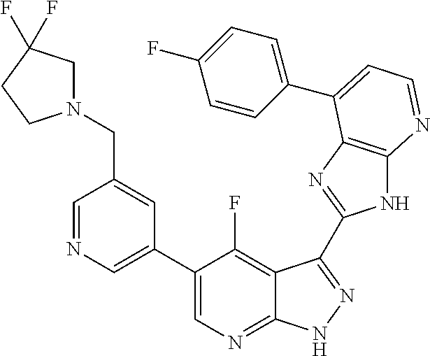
C1=NC=C(C2=CN=C3C(=C2F)C(C2=NC4=C(N2)N=CC=C4C2=CC=C(F)C=C2)=NN3)C=C1CN1CC(F)(F)CC1
